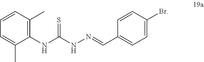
C1=C(C)C(NC(NN=CC2=CC=C(Br)C=C2)=S)=C(C)C=C1
